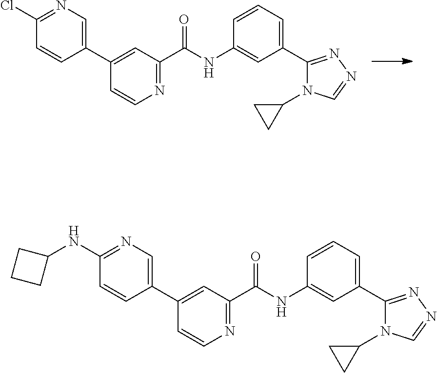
C1=CC=C(C2=NN=CN2C2CC2)C=C1NC(C1=NC=CC(C2=CN=C(Cl)C=C2)=C1)=O.C1=CC=C(C2=NN=CN2C2CC2)C=C1NC(C1=NC=CC(C2=CN=C(NC3CCC3)C=C2)=C1)=O
